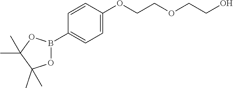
C1=CC(OCCOCCO)=CC=C1B1OC(C)(C)C(C)(C)O1
